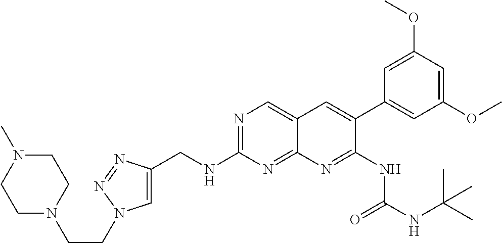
C1(CNC2=NC=C3C(=N2)N=C(NC(NC(C)(C)C)=O)C(C2=CC(OC)=CC(OC)=C2)=C3)=CN(CCN2CCN(C)CC2)N=N1
